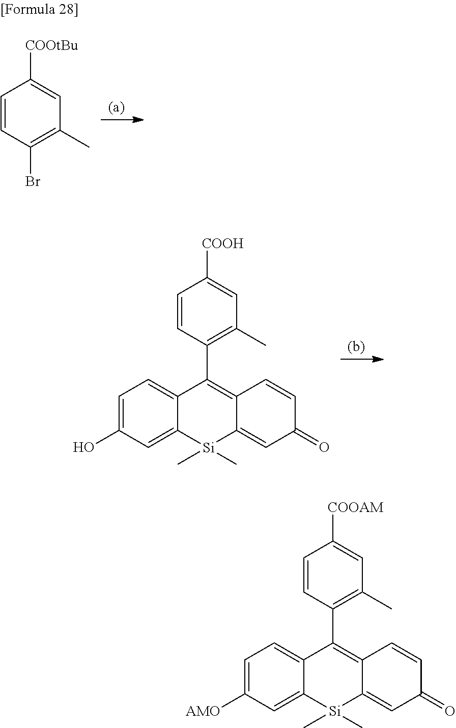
C1=CC(Br)=C(C)C=C1[COOtBu].C1=CC(C2=C3C(=CC(=O)C=C3)[Si](C)(C)C3=CC(O)=CC=C23)=C(C)C=C1[COOH].C1=CC(C2=C3C(=CC(=O)C=C3)[Si](C)(C)C3=CC([AMO])=CC=C23)=C(C)C=C1[COOAM]
